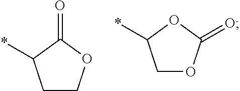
C1OC(=O)OC1*.C1COC(=O)C1*
